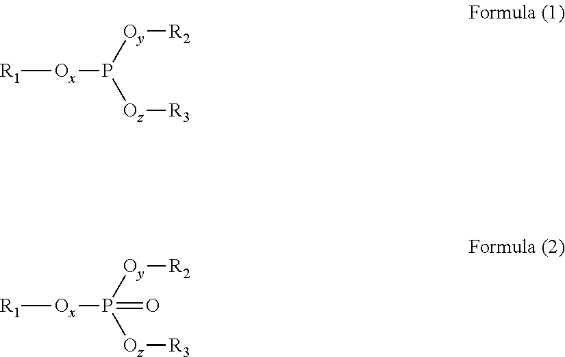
[R1][Ox]P([Oz][R3])[Oy][R2].[R1][Ox]P([Oz][R3])([Oy][R2])=O
